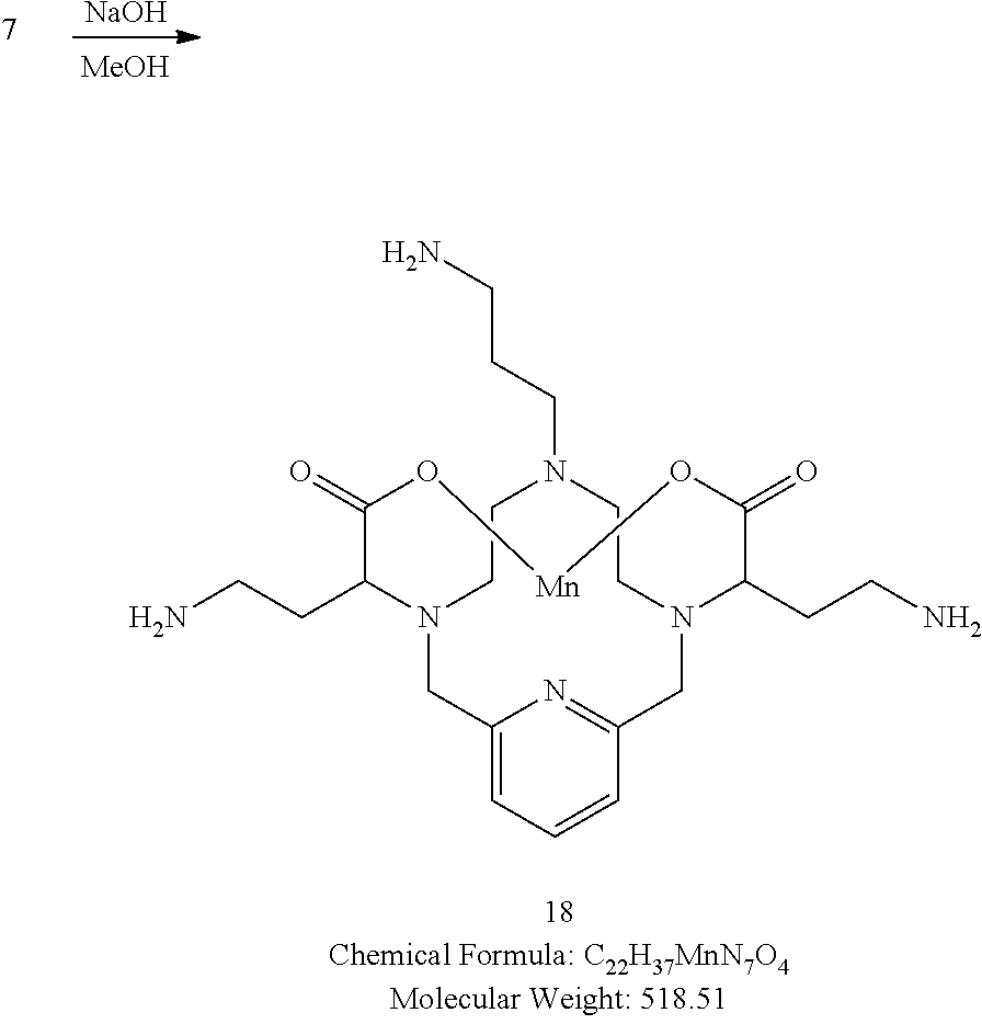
[NaOH].[MeOH].C1(CCN)C(=O)O[Mn]OC(=O)C(CCN)N2CC3=NC(=CC=C3)CN1CCN(CCCN)CC2
